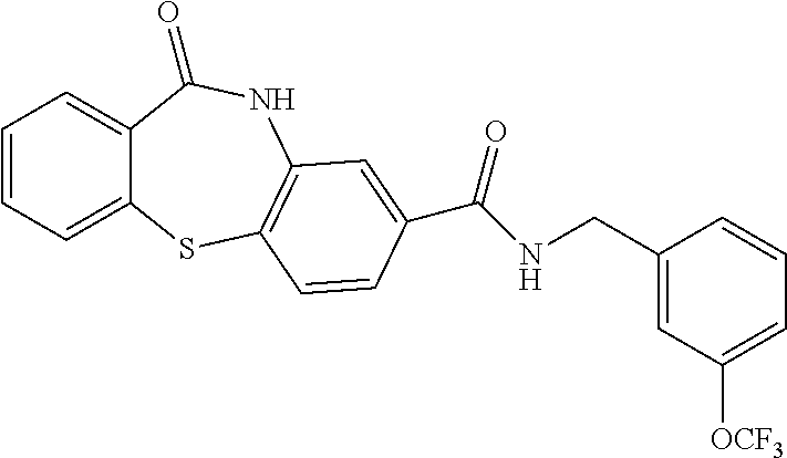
C1=CC=C2C(=C1)C(=O)NC1=C(S2)C=CC(C(NCC2=CC([OCF3])=CC=C2)=O)=C1
